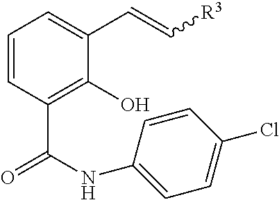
C1=CC(C(NC2=CC=C(Cl)C=C2)=O)=C(O)C(C=C[R3])=C1
